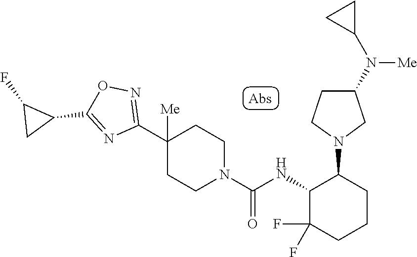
C1(C2([Me])CCN(C(=O)NC3C(F)(F)CCCC3N3CC(N(C4CC4)[Me])CC3)CC2)=NOC(C2C(F)C2)=N1
